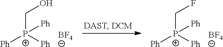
[BF4].[P+](CO)([Ph])([Ph])[Ph].[BF4].[P+](CF)([Ph])([Ph])[Ph]
